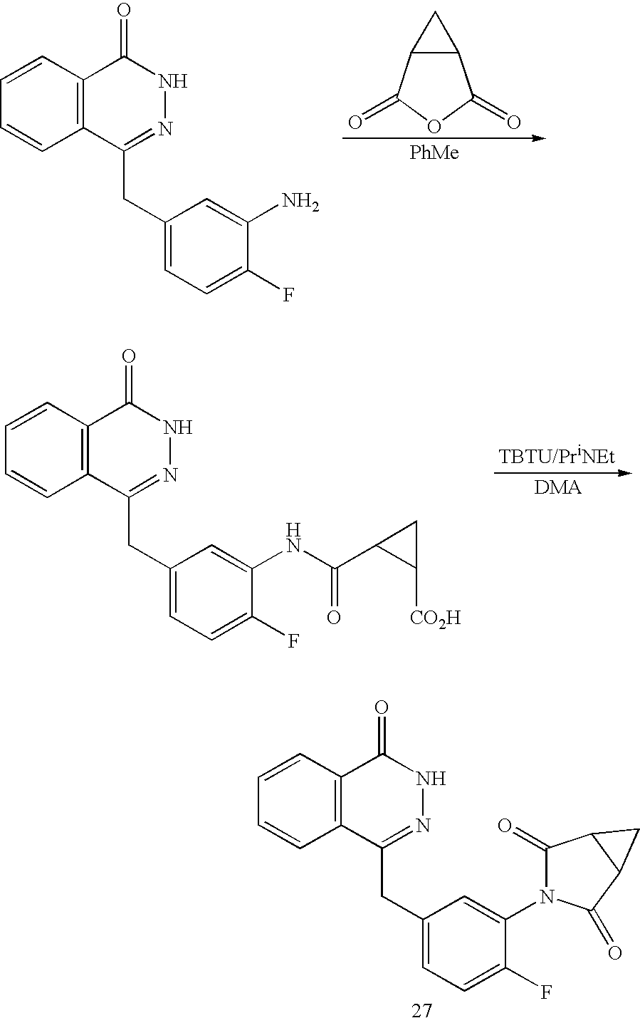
C1=CC2=C(C=C1)C(CC1=CC=C(F)C(N)=C1)=NNC2=O.C12C(C(=O)OC1=O)C2.[PhMe].C1=CC2=C(C=C1)C(CC1=CC=C(F)C(N3C(=O)C4C(C3=O)C4)=C1)=NNC2=O.C1=CC2=C(C=C1)C(CC1=CC=C(F)C(NC(C3C([CO2H])C3)=O)=C1)=NNC2=O
